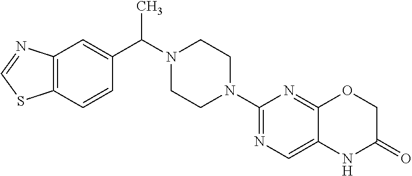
C12=C(C=C(C(N3CCN(C4=NC=C5C(=N4)OCC(=O)N5)CC3)C)C=C1)N=CS2
